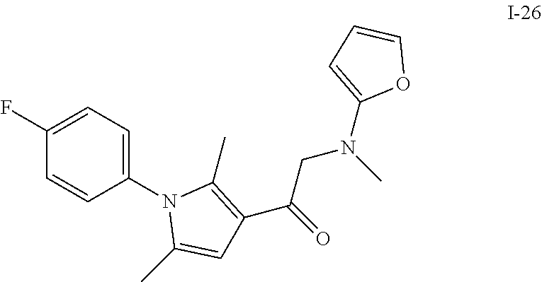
C1(N2C(C)=CC(C(CN(C)C3=CC=CO3)=O)=C2C)=CC=C(F)C=C1
